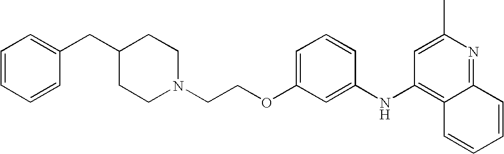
N1(CCOC2=CC=CC(NC3=C4C(=NC(C)=C3)C=CC=C4)=C2)CCC(CC2=CC=CC=C2)CC1
